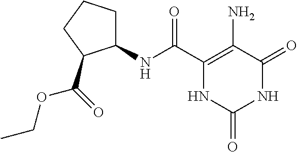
C1(NC(C2=C(N)C(=O)NC(=O)N2)=O)CCCC1C(OCC)=O
